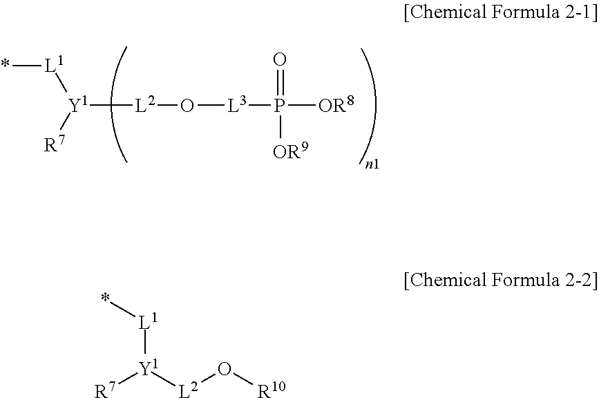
[Y1]([L2]O[L3]P([OR8])(=O)[OR9])([R7])[L1]*.[L1]([Y1]([L2]O[R10])[R7])*
